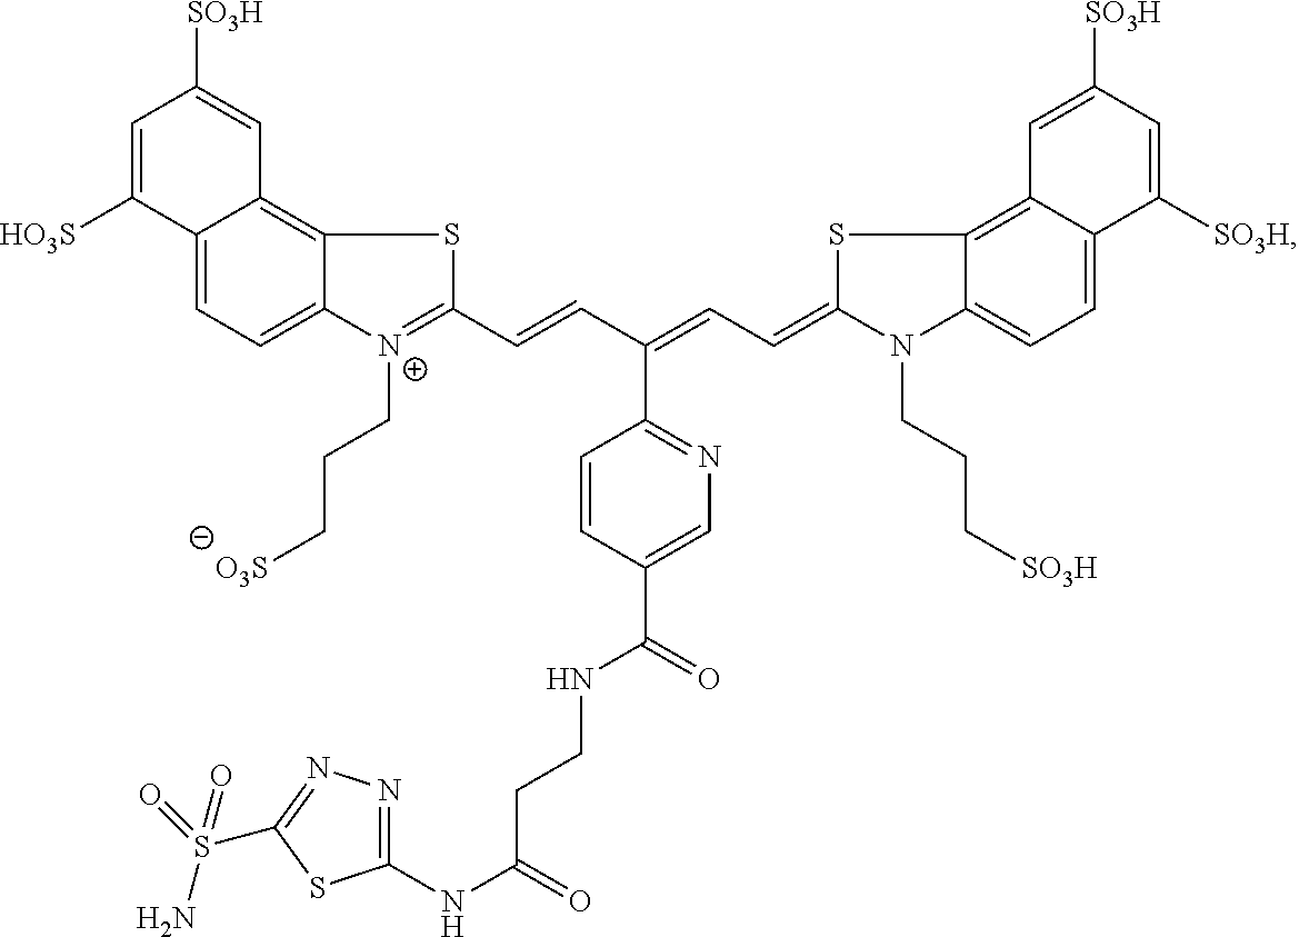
C12=CC=C3C(=C1C=C([SO3H])C=C2[HO3S])SC(C=CC(=CC=C1N(CCC[SO3H])C2=CC=C4C(=C2S1)C=C([SO3H])C=C4[SO3H])C1=NC=C(C(=O)NCCC(NC2=NN=C(S(=O)(N)=O)S2)=O)C=C1)=[N+]3CCC[O3S]
